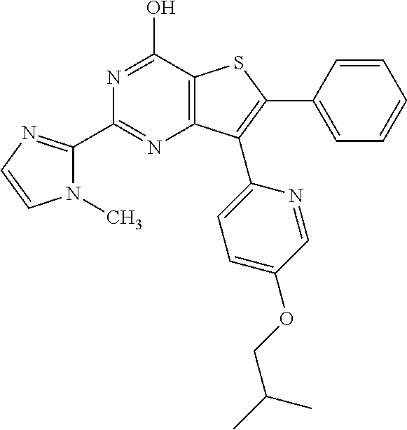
N1=C(O)C2=C(N=C1C1=NC=CN1C)C(C1=CC=C(OCC(C)C)C=N1)=C(C1=CC=CC=C1)S2
